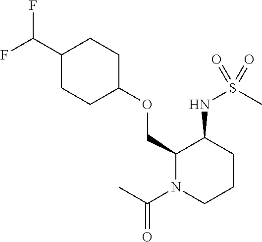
C1(COC2CCC(C(F)F)CC2)N(C(C)=O)CCCC1NS(C)(=O)=O
